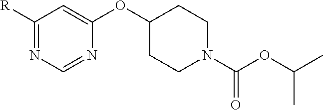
C1([R])=NC=NC(OC2CCN(C(OC(C)C)=O)CC2)=C1
